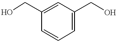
OCC1=CC(CO)=CC=C1
